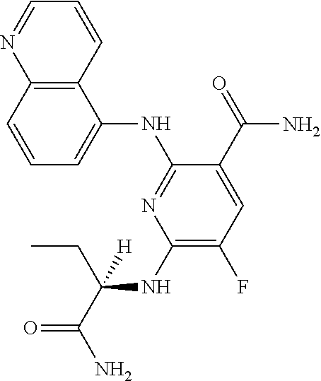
C1(NC(CC)(C(=O)N)[H])=C(F)C=C(C(=O)N)C(NC2=CC=CC3=C2C=CC=N3)=N1
